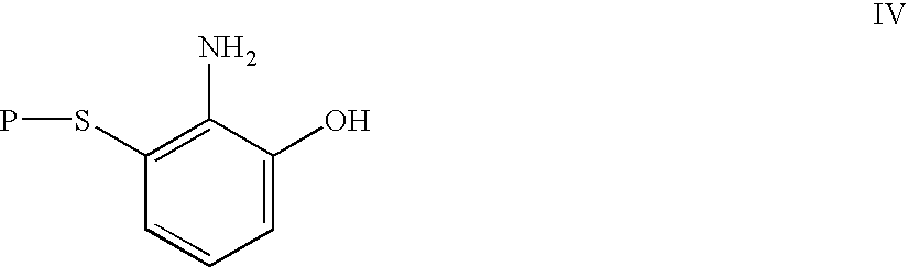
C1=C(O)C(N)=C(SP)C=C1
